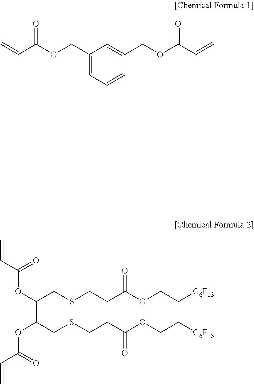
C1(COC(C=C)=O)=CC=CC(COC(C=C)=O)=C1.C(CSCCC(OCC[C6F13])=O)(C(CSCCC(OCC[C6F13])=O)OC(C=C)=O)OC(C=C)=O
